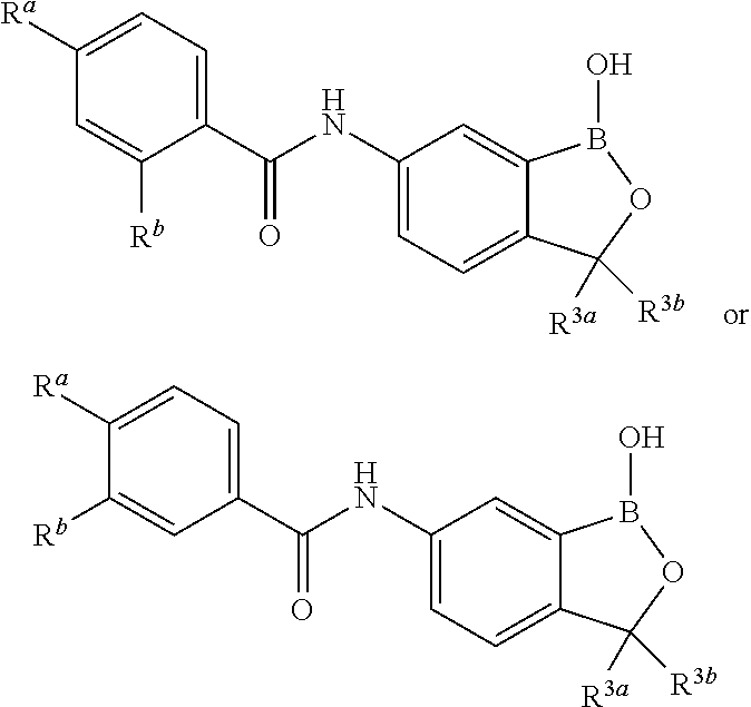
C1([Ra])=CC=C(C(NC2=CC=C3C(=C2)B(O)OC3([R3a])[R3b])=O)C=C1[Rb].C1([Ra])=CC=C(C(NC2=CC=C3C(=C2)B(O)OC3([R3a])[R3b])=O)C([Rb])=C1
